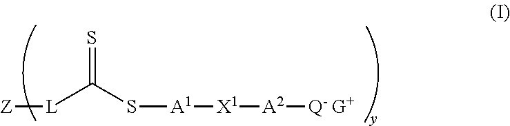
[L](C(S[A1][X1][A2][Q- G+])=S)[Z]
